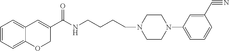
C1=CC=C2C(=C1)C=C(C(NCCCCN1CCN(C3=CC=CC(C#N)=C3)CC1)=O)CO2
